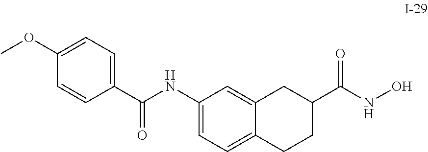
N(C1=CC=C2C(=C1)CC(C(NO)=O)CC2)C(C1=CC=C(OC)C=C1)=O
